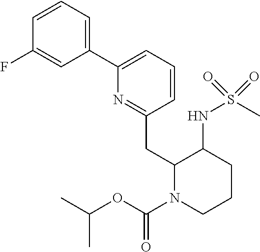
C1=CC=C(C2=CC=CC(CC3N(C(OC(C)C)=O)CCCC3NS(C)(=O)=O)=N2)C=C1F
